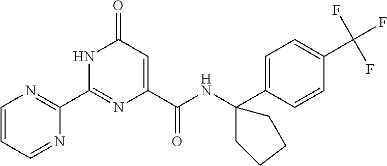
C1(C2=NC=CC=N2)=NC(C(NC2(C3=CC=C(C(F)(F)F)C=C3)CCCC2)=O)=CC(=O)N1
